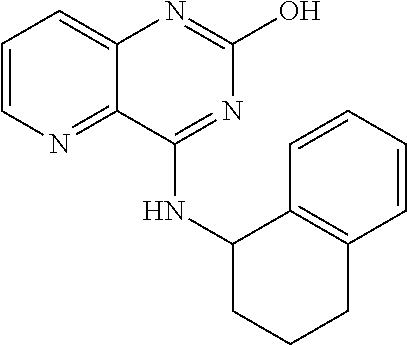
C1=CN=C2C(=C1)N=C(O)N=C2NC1CCCC2=C1C=CC=C2
